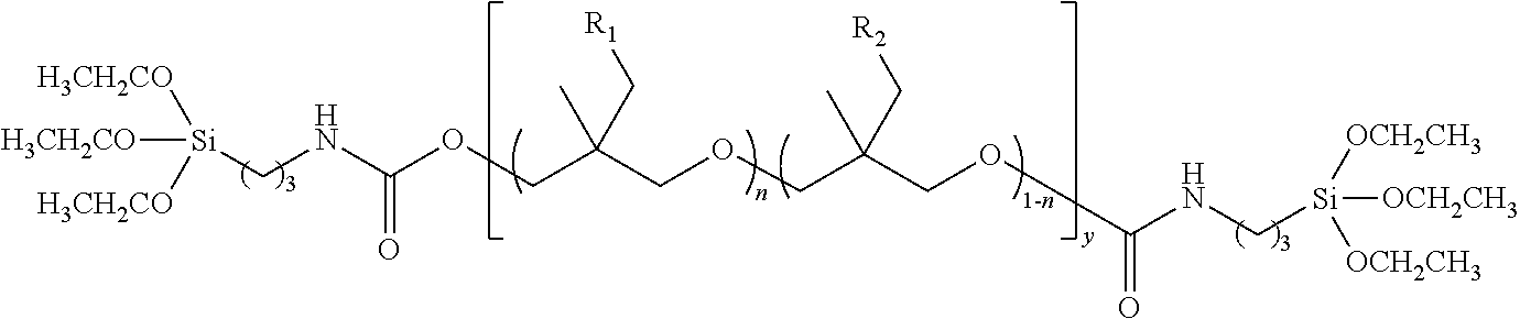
C(OCC(COCC(COC(NC[Si]([OCH2CH3])([OCH2CH3])[OCH2CH3])=O)(C)C[R2])(C)C[R1])(NC[Si]([H3CH2CO])([H3CH2CO])[H3CH2CO])=O
